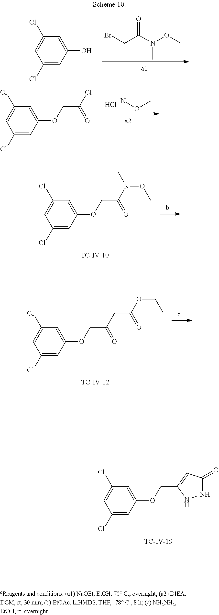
C(Br)C(N(OC)C)=O.CNOC.Cl.C1=C(O)C=C(Cl)C=C1Cl.C1=C(OCC(Cl)=O)C=C(Cl)C=C1Cl.C1=C(OCC(N(C)OC)=O)C=C(Cl)C=C1Cl.C1=C(OCC(CC(=O)OCC)=O)C=C(Cl)C=C1Cl.C1=C(OCC2=CC(=O)NN2)C=C(Cl)C=C1Cl
